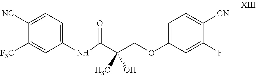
C1=C(OCC(C(NC2=CC=C([NC])C([F3C])=C2)=O)(C)O)C=C(F)C([CN])=C1
